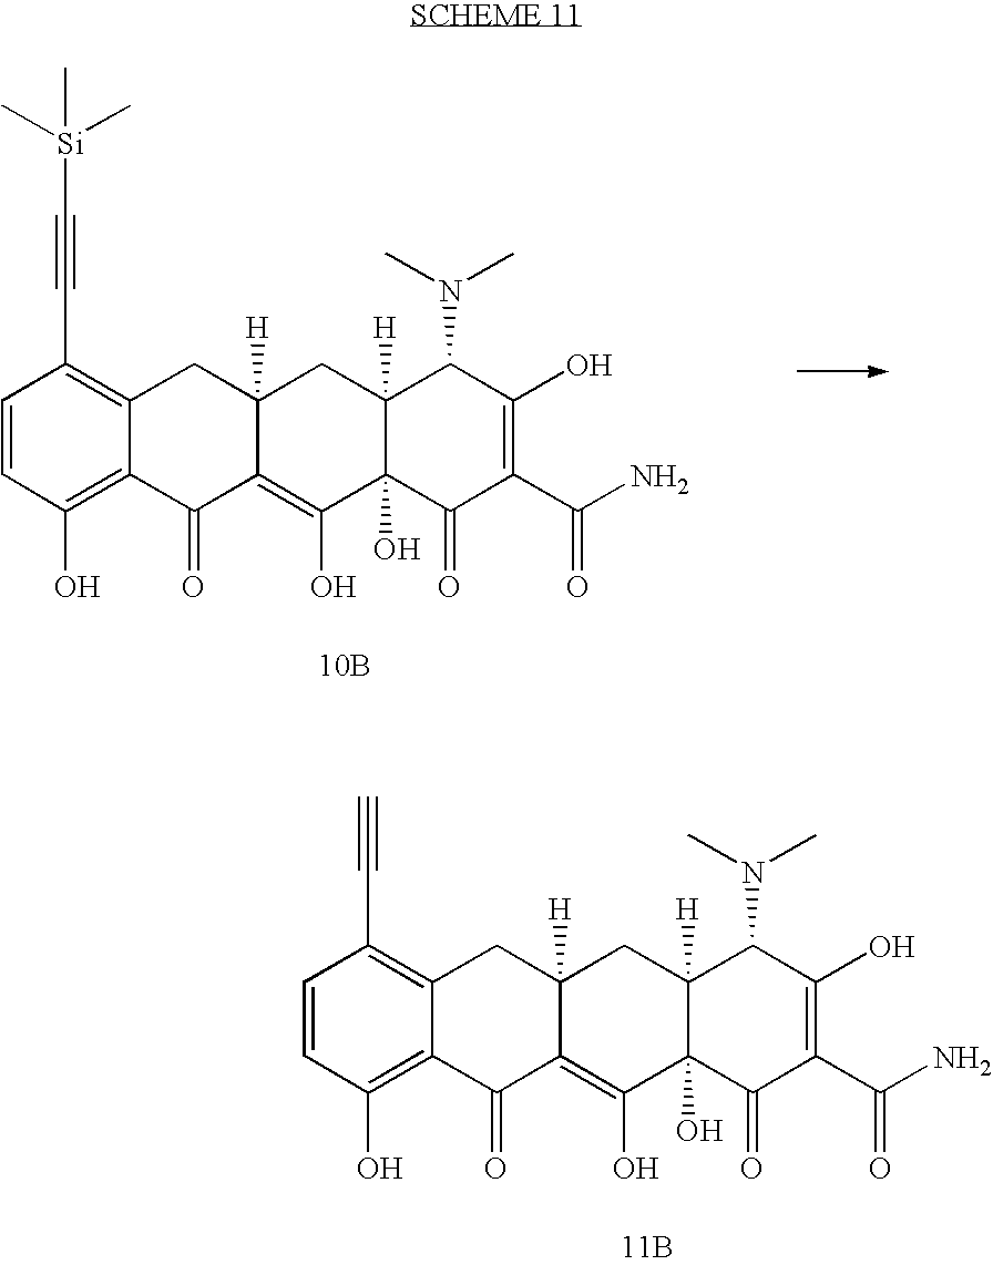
C1=CC(O)=C2C(=C1C#C[Si](C)(C)C)CC1([H])C(=C(O)C3(O)C([H])(C1)C(N(C)C)C(O)=C(C(N)=O)C3=O)C2=O.[10B].C1=CC(O)=C2C(=C1C#C)CC1([H])C(=C(O)C3(O)C([H])(C1)C(N(C)C)C(O)=C(C(N)=O)C3=O)C2=O.[11B]
